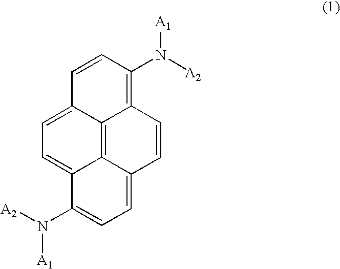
C12=C(N([A2])[A1])C=CC3=CC=C4C(=C13)C(=CC=C4N([A2])[A1])C=C2
